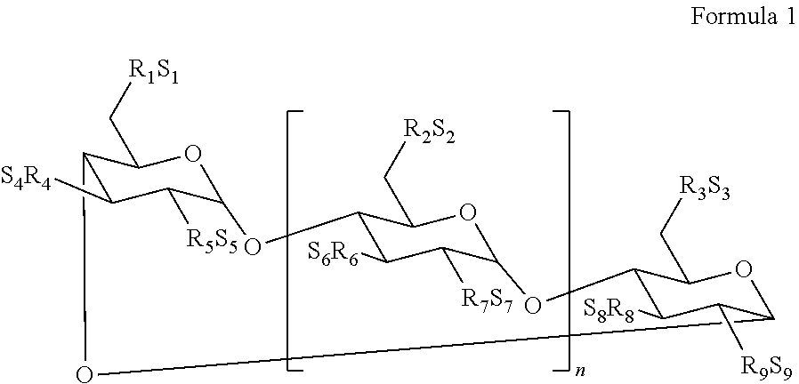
C12C([S4R4])C([R5S5])C(OC1C[R1S1])OC1C([S6R6])C([R7S7])C(OC1C[R2S2])OC1C([S8R8])C([R9S9])C(OC1C[R3S3])O2
